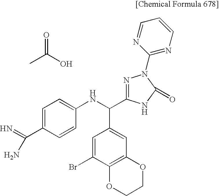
C1=C(Br)C2=C(C=C1C(NC1=CC=C(C(N)=N)C=C1)C1=NN(C3=NC=CC=N3)C(=O)N1)OCCO2.O=C(O)C
